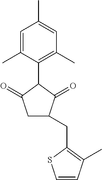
C1=C(C)C(C2C(=O)CC(CC3=C(C)C=CS3)C2=O)=C(C)C=C1C
